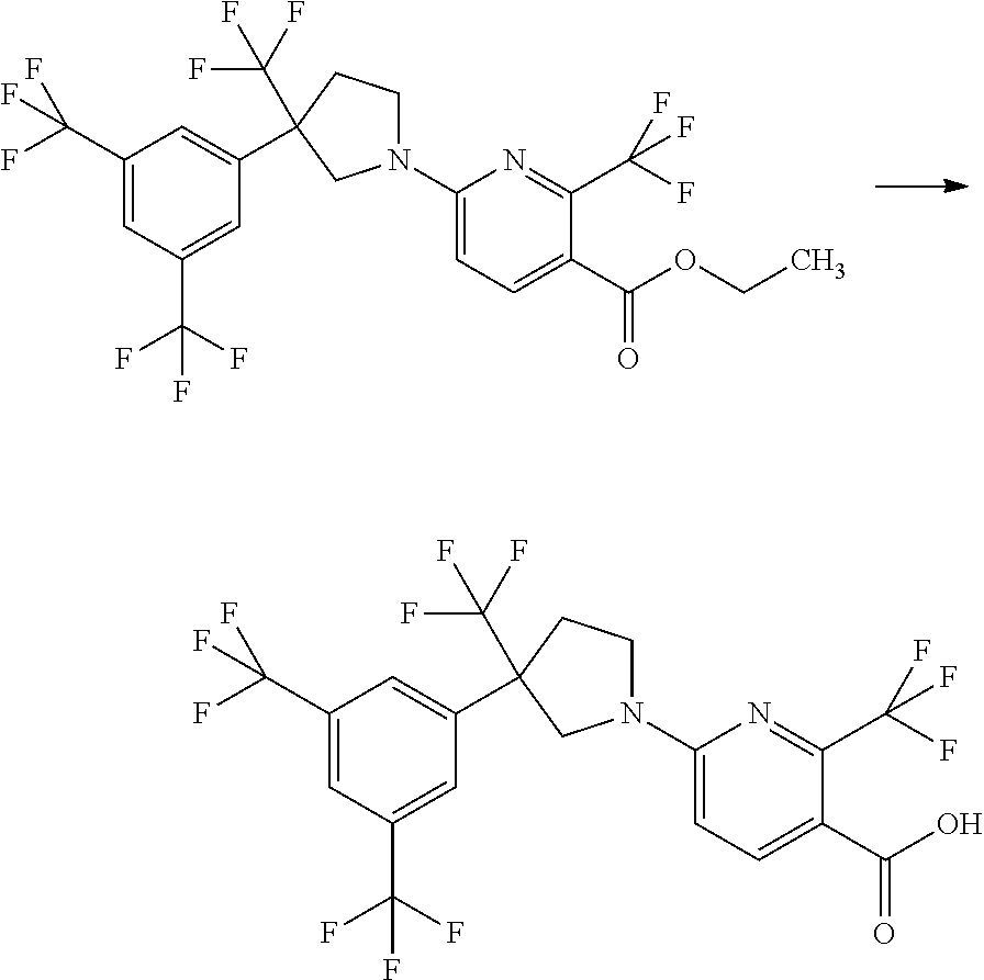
C1(N2CCC(C(F)(F)F)(C3=CC(C(F)(F)F)=CC(C(F)(F)F)=C3)C2)=CC=C(C(OCC)=O)C(C(F)(F)F)=N1.C1(N2CCC(C(F)(F)F)(C3=CC(C(F)(F)F)=CC(C(F)(F)F)=C3)C2)=CC=C(C(O)=O)C(C(F)(F)F)=N1
